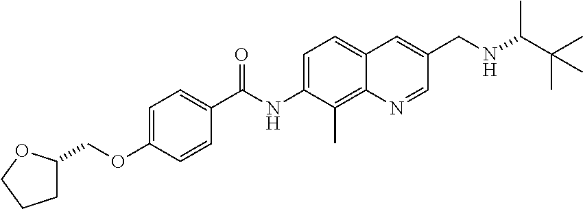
C1=C(OCC2CCCO2)C=CC(C(NC2=CC=C3C(=C2C)N=CC(CNC(C(C)(C)C)C)=C3)=O)=C1
